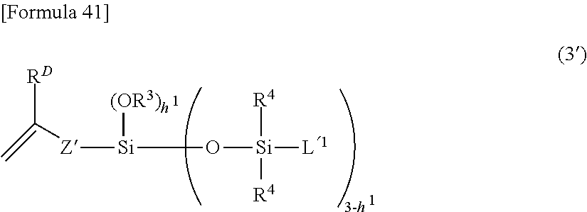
[Z]([Si]([(OR3)h])O[Si]([R4])([R4])[L1])C(=C)[RD]
